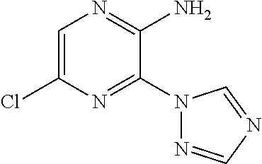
C1(Cl)=CN=C(N)C(N2N=CN=C2)=N1
